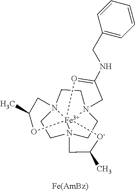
N123CCN45CCN6(CC1)[Fe]24(OC(C)C5)([O-]C(C)C6)O=C(NCC1=CC=CC=C1)C3
